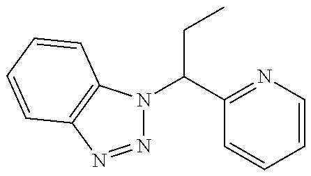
N1=NC2=C(N1C(C1=NC=CC=C1)CC)C=CC=C2
